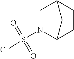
S(Cl)(=O)(=O)N1C2CCC(C1)C2
